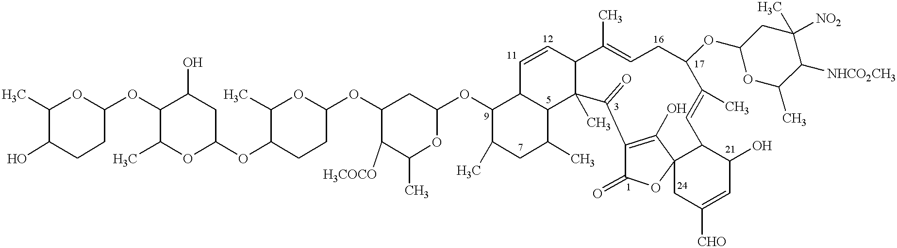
CC1OC(OC2C(C)OC(OC3C(C)OC(OC4C([H3COCO])C(C)OC(OC5C(C)CC(C)C6C5C=CC5C6(C)C(=O)C6=C(O)C7(C(C=C(C)C(OC8OC(C)C([NHCO2CH3])C(C)([NO2])C8)CC=C5C)C(O)C=C([CHO])C7)OC6=O)C4)CC3)CC2O)CCC1O
